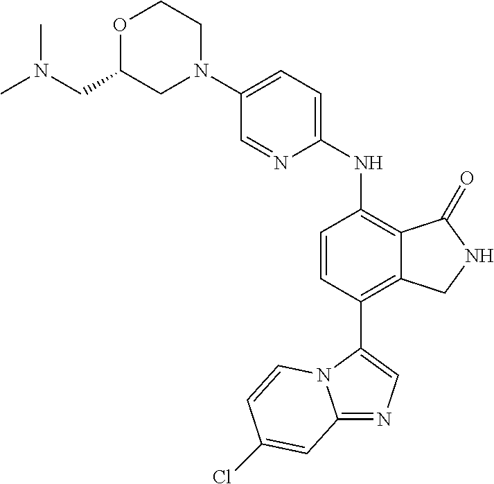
C1(N2CCOC(CN(C)C)C2)=CC=C(NC2=C3C(=C(C4=CN=C5N4C=CC(Cl)=C5)C=C2)CNC3=O)N=C1
